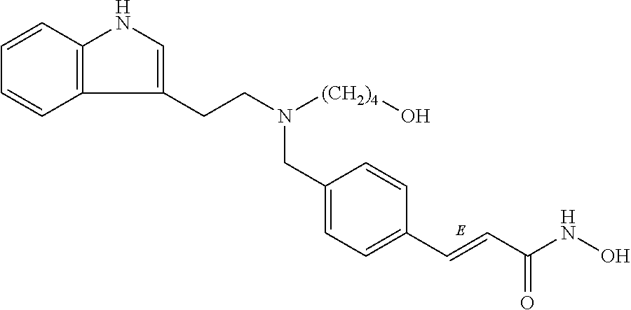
C(C1=CC=C(C=CC(NO)=O)C=C1)N([(CH2)4]O)CCC1=CNC2=C1C=CC=C2
